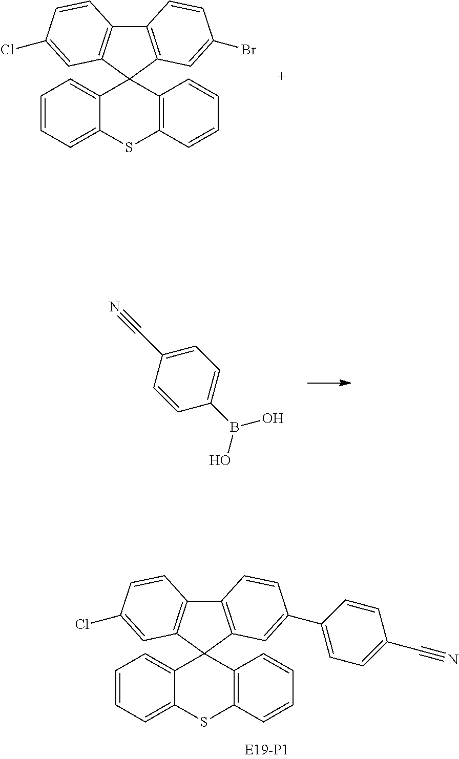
C1=C(C#N)C=CC(B(O)O)=C1.C1=CC=C2C(=C1)C1(C3=C(S2)C=CC=C3)C2=C(C3=C1C=C(Cl)C=C3)C=CC(C1=CC=C(C#N)C=C1)=C2.C1=CC=C2C(=C1)C1(C3=C(S2)C=CC=C3)C2=C(C3=C1C=C(Cl)C=C3)C=CC(Br)=C2
